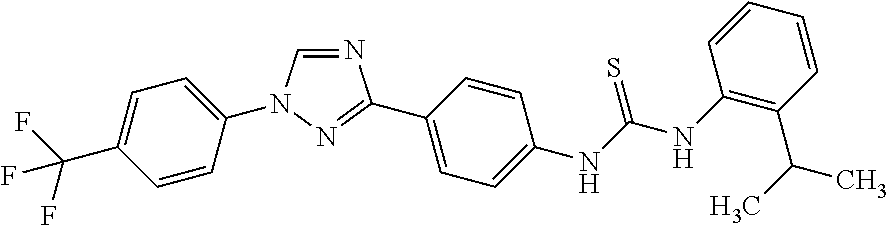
N1=CN(C2=CC=C(C(F)(F)F)C=C2)N=C1C1=CC=C(NC(=S)NC2=C(C(C)C)C=CC=C2)C=C1
